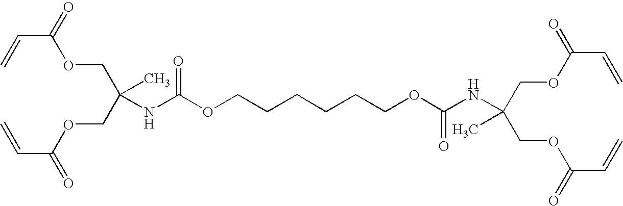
C=CC(=O)OCC(COC(C=C)=O)(C)NC(OCCCCCCOC(NC(C)(COC(=O)C=C)COC(C=C)=O)=O)=O
